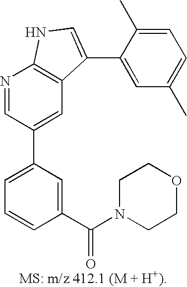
C1=C(C2=CC3=C(N=C2)NC=C3C2=CC(C)=CC=C2C)C=C(C(=O)N2CCOCC2)C=C1
